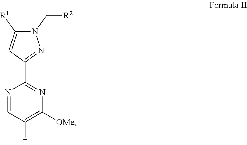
C1=NC(C2=NN(C[R2])C([R1])=C2)=NC([OMe])=C1F
